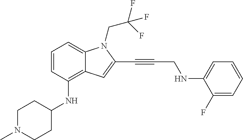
C1=CC(NC2CCN(C)CC2)=C2C(=C1)N(CC(F)(F)F)C(C#CCNC1=CC=CC=C1F)=C2
